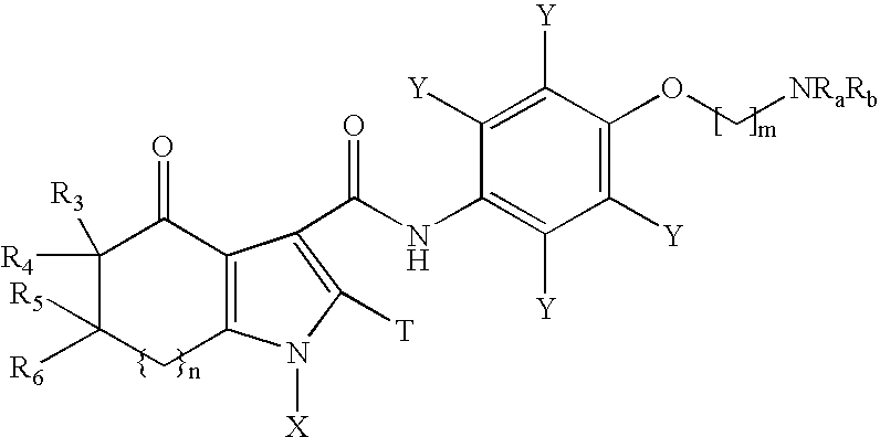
C12=C(C(C(=O)NC3=C([Y])C([Y])=C(OC[NRaRb])C([Y])=C3[Y])=C([T])N1[X])C(=O)C([R4])([R3])C([R6])([R5])C2
